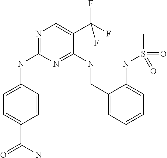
C1=C(NC2=NC=C(C(F)(F)F)C(NCC3=CC=CC=C3NS(=O)(=O)C)=N2)C=CC(C(=O)N)=C1
